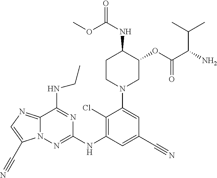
C1CN(C2=CC(C#N)=CC(NC3=NN4C(=NC=C4C#N)C(NCC)=N3)=C2Cl)CC(OC(C(N)C(C)C)=O)C1NC(OC)=O
